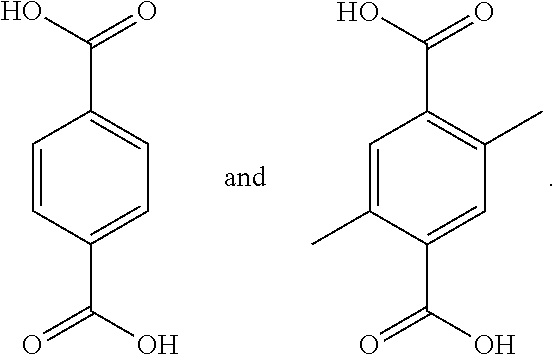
C1=C(C)C(C(O)=O)=CC(C)=C1C(O)=O.C1=CC(C(O)=O)=CC=C1C(O)=O
